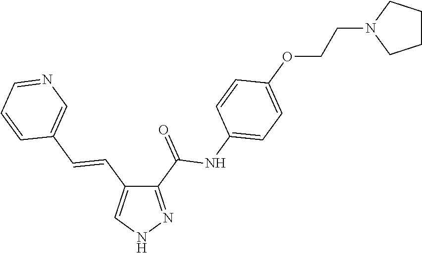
C1(C(=O)NC2=CC=C(OCCN3CCCC3)C=C2)=NNC=C1C=CC1=CN=CC=C1
